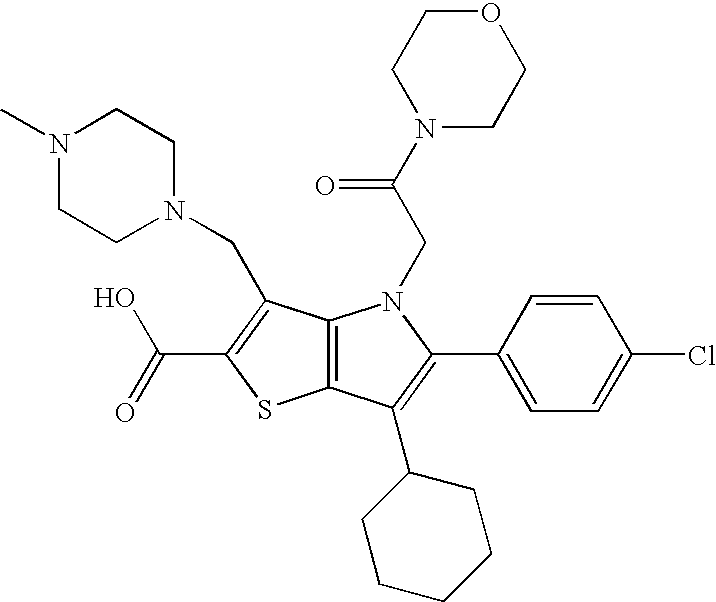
C12=C(C(C3CCCCC3)=C(C3=CC=C(Cl)C=C3)N1CC(N1CCOCC1)=O)SC(C(=O)O)=C2CN1CCN(C)CC1
